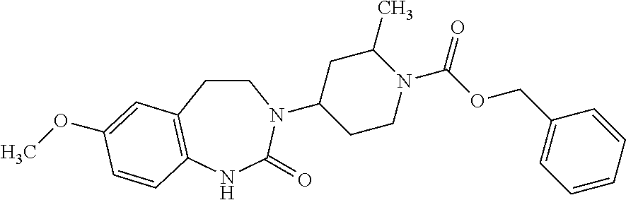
C1CC2=C(NC(=O)N1C1CCN(C(OCC3=CC=CC=C3)=O)C(C)C1)C=CC(OC)=C2
